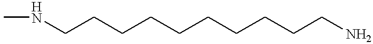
CNCCCCCCCCCCN
